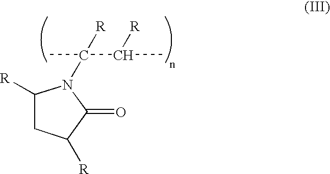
C1([R])CC([R])C(=O)N1C(C)(C(C)[R])[R]
